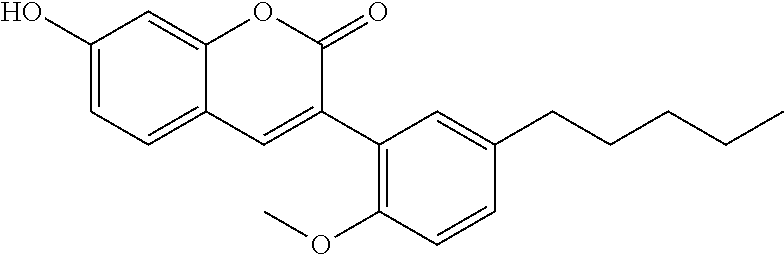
C1(O)=CC=C2C(=C1)OC(=O)C(C1=C(OC)C=CC(CCCCC)=C1)=C2
